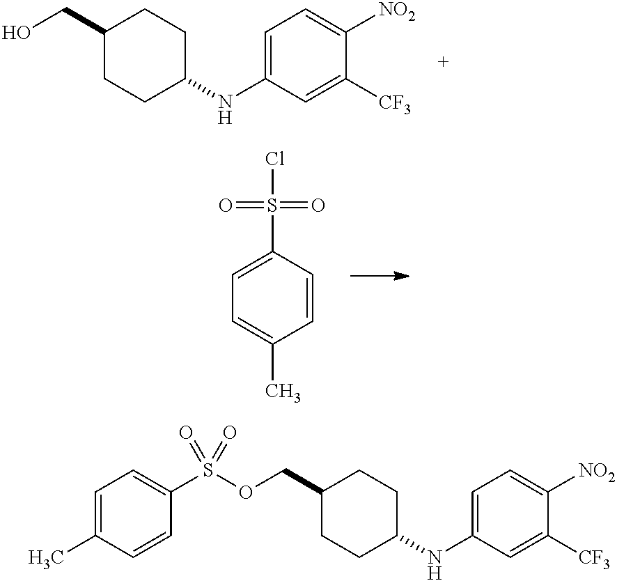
C1=C(NC2CCC(CO)CC2)C=C([CF3])C([NO2])=C1.C1=C(S(Cl)(=O)=O)C=CC(C)=C1.C1=C(NC2CCC(COS(C3=CC=C(C)C=C3)(=O)=O)CC2)C=C([CF3])C([NO2])=C1
